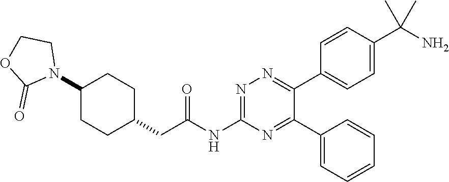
N1=C(NC(CC2CCC(N3CCOC3=O)CC2)=O)N=C(C2=CC=CC=C2)C(C2=CC=C(C(N)(C)C)C=C2)=N1
